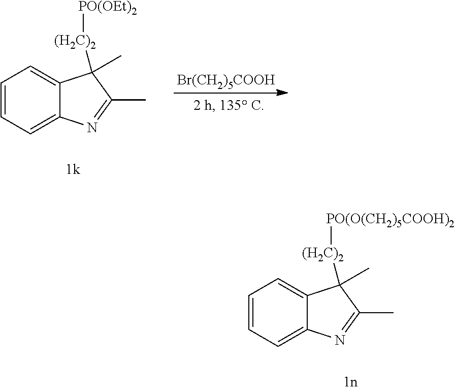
C1=CC=C2C(=C1)C(C)([(H2C)2][PO(OEt)2])C(C)=N2.[Br(CH2)5COOH].C1=CC=C2C(=C1)C(C)([(H2C)2][PO(O(CH2)5COOH)2])C(C)=N2
